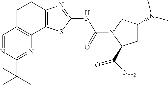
C1=NC(C(C)(C)C)=NC2=C1CCC1=C2SC(NC(=O)N2C(C(=O)N)CC(N(C)C)C2)=N1
